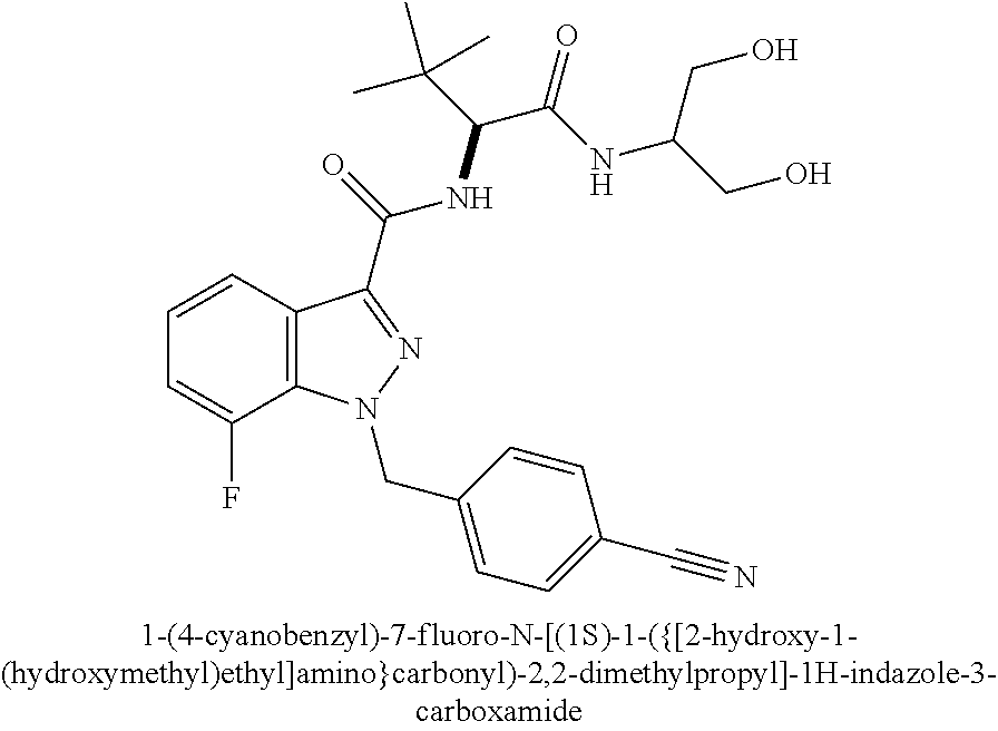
C1=CC2=C(C(F)=C1)N(CC1=CC=C(C#N)C=C1)N=C2C(NC(C(C)(C)C)C(NC(CO)CO)=O)=O
